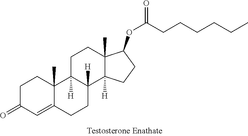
C12(C)C(=CC(=O)CC1)CCC1([H])C2([H])CCC2(C)C1([H])CCC2OC(CCCCCC)=O
